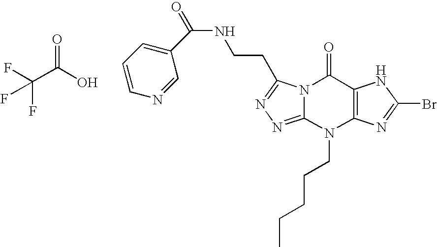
C(NCCC1=NN=C2N1C(=O)C1=C(N2CCCCC)N=C(Br)N1)(=O)C1=CC=CN=C1.C(C(O)=O)(F)(F)F
